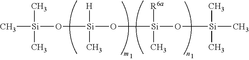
C[Si](O[Si](O[Si](O[Si](C)(C)C)([R6a])C)([H])C)(C)C
